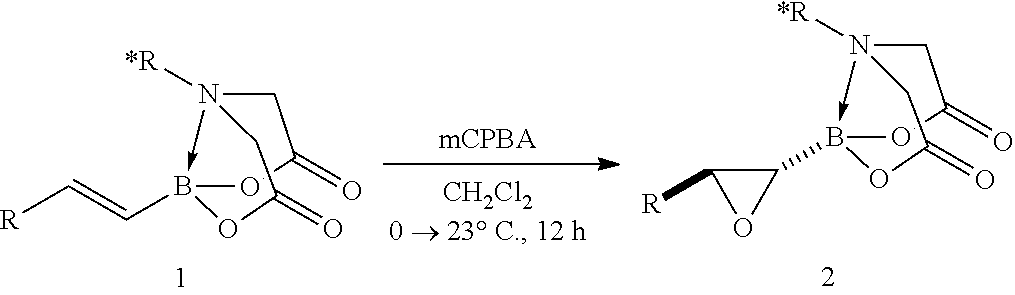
N12([*R])->B(C=C[R])(OC(=O)C1)OC(=O)C2.N12([*R])->B(C3C([R])O3)(OC(=O)C1)OC(=O)C2
